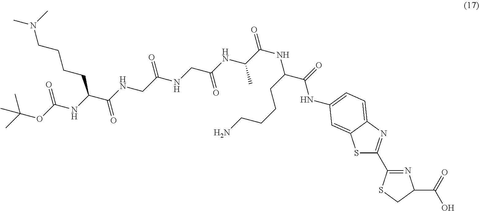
C(OC(NC(C(NCC(NCC(NC(C(NC(C(=O)NC1=CC=C2N=C(C3=NC(C(=O)O)CS3)SC2=C1)CCCCN)=O)C)=O)=O)=O)CCCCN(C)C)=O)(C)(C)C
